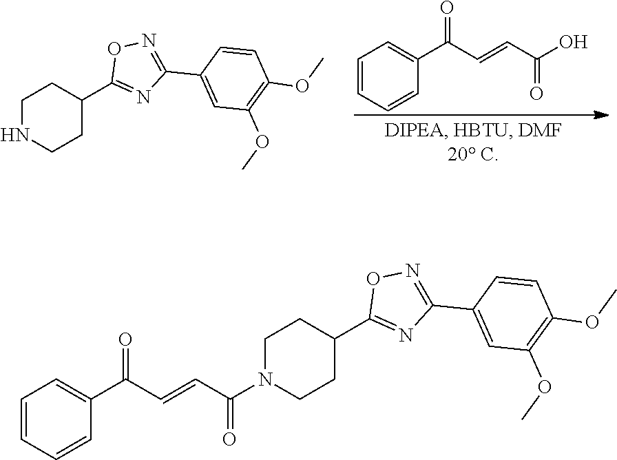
C1CC(C2=NC(C3=CC(OC)=C(OC)C=C3)=NO2)CCN1.C(C1=CC=CC=C1)(=O)C=CC(O)=O.C1CC(C2=NC(C3=CC(OC)=C(OC)C=C3)=NO2)CCN1C(=O)C=CC(C1=CC=CC=C1)=O
